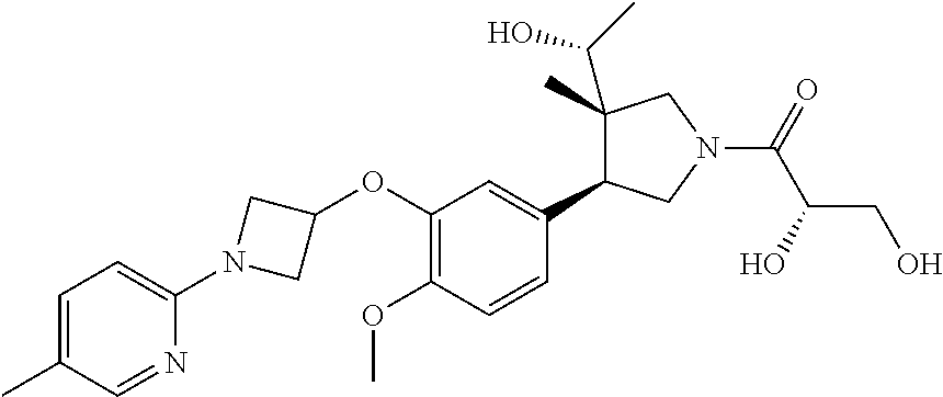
C1=C(C)C=NC(N2CC(OC3=C(OC)C=CC(C4C(C)(C(C)O)CN(C(=O)C(O)CO)C4)=C3)C2)=C1
